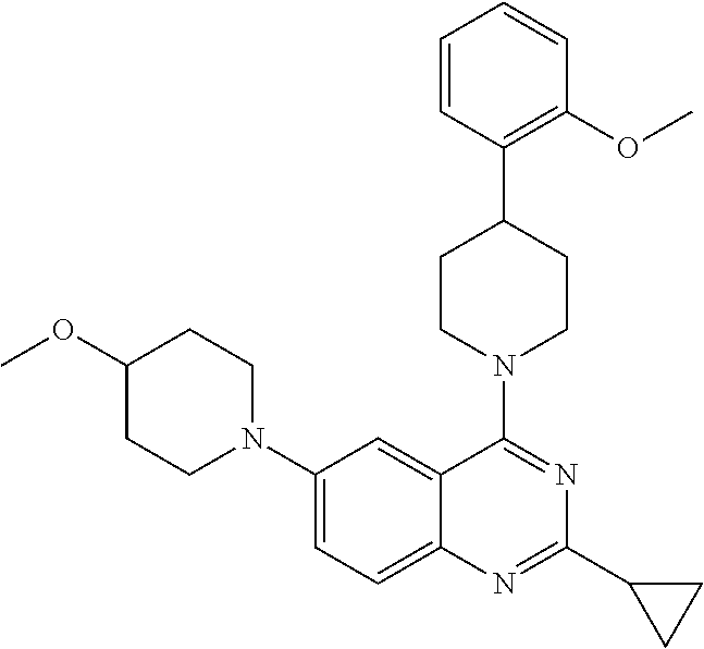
C1=CC(C2CCN(C3=NC(C4CC4)=NC4=CC=C(N5CCC(OC)CC5)C=C43)CC2)=C(OC)C=C1
